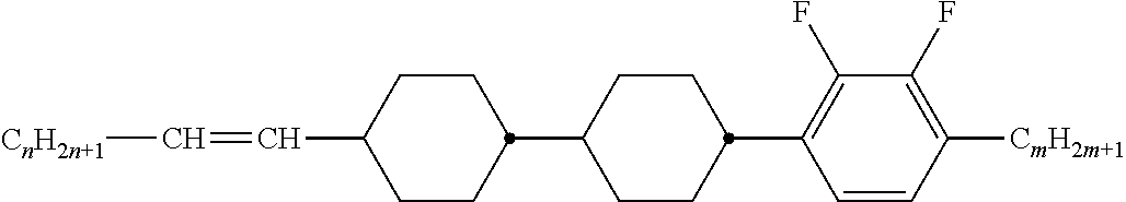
C1CC(C2CCC(C=C[CnH2n+1])CC2)CCC1C1=C(F)C(F)=C([CmH2m+1])C=C1
